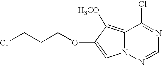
N12C(=C([H3CO])C(OCCCCl)=C1)C(Cl)=NC=N2
